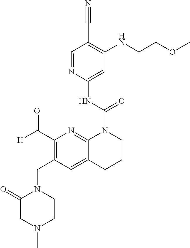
C1=NC(NC(=O)N2C3=NC(C(=O)[H])=C(CN4C(=O)CN(C)CC4)C=C3CCC2)=CC(NCCOC)=C1C#N
